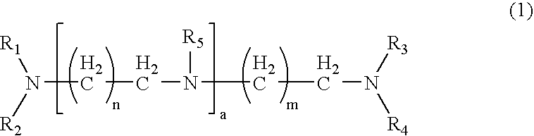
N(CCN([R5])CCN([R3])[R4])([R1])[R2]
